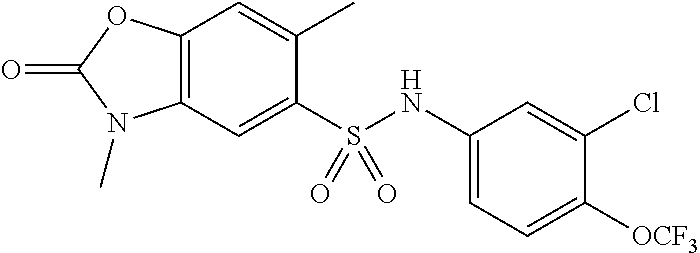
C1(C)=CC2=C(C=C1S(NC1=CC=C([OCF3])C(Cl)=C1)(=O)=O)N(C)C(=O)O2
